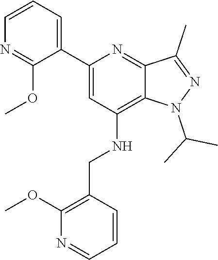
C12=C(NCC3=C(OC)N=CC=C3)C=C(C3=CC=CN=C3OC)N=C1C(C)=NN2C(C)C
